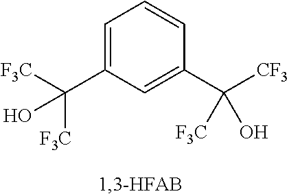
C1=C(C([CF3])([F3C])O)C=CC=C1C([F3C])([F3C])O
